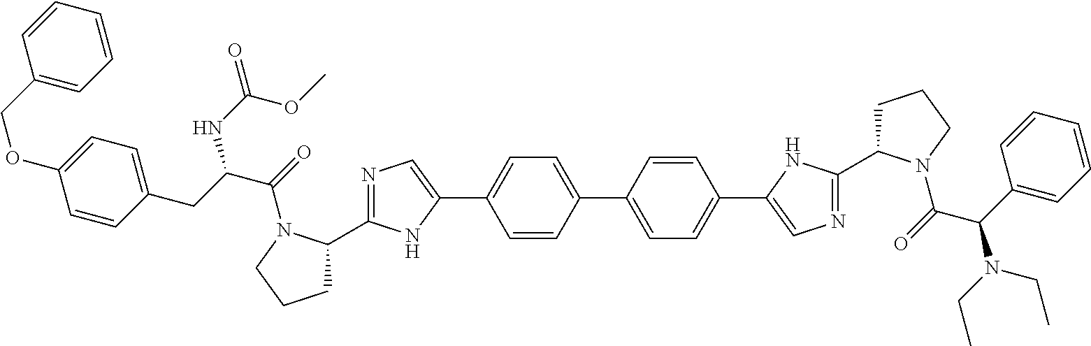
N1=C(C2CCCN2C(=O)C(CC2=CC=C(OCC3=CC=CC=C3)C=C2)NC(=O)OC)NC(C2=CC=C(C3=CC=C(C4=CN=C(C5CCCN5C(=O)C(C5=CC=CC=C5)N(CC)CC)N4)C=C3)C=C2)=C1
